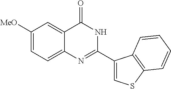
[MeO]C1=CC=C2C(=C1)C(=O)NC(C1=CSC3=C1C=CC=C3)=N2
